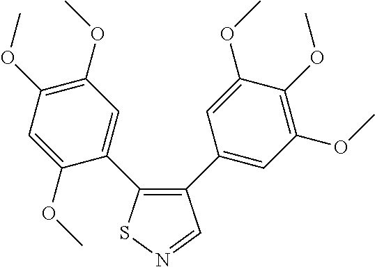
C1=C(OC)C(C2=C(C3=CC(OC)=C(OC)C(OC)=C3)C=NS2)=CC(OC)=C1OC
